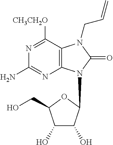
N1=C([CH3CH2O])C2=C(N=C1N)N(C1C(O)C(O)C(CO)O1)C(=O)N2CC=C
